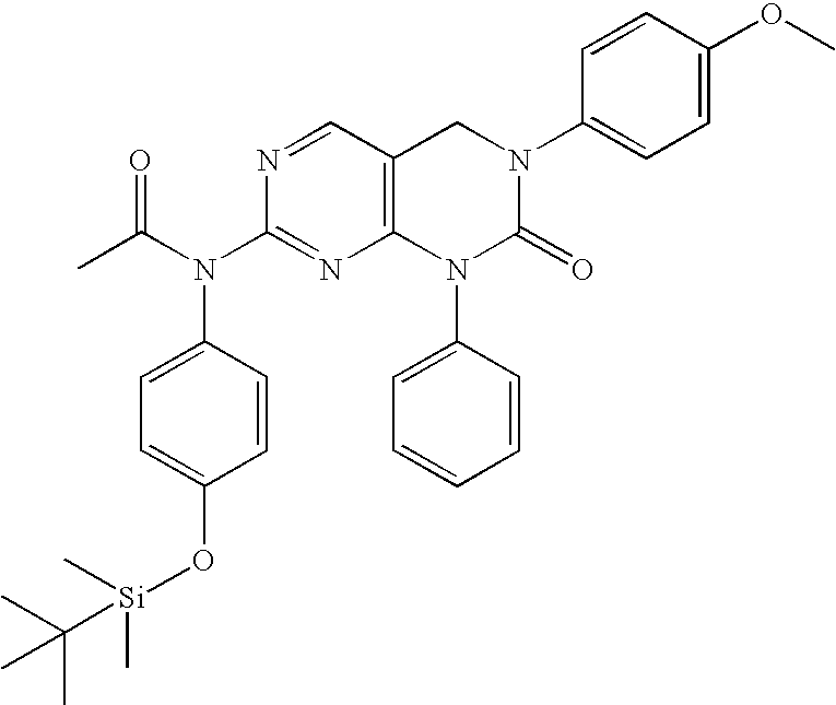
N1=CC2=C(N=C1N(C1=CC=C(O[Si](C)(C)C(C)(C)C)C=C1)C(C)=O)N(C1=CC=CC=C1)C(=O)N(C1=CC=C(OC)C=C1)C2
